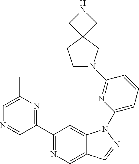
C1(C2=NC(C)=CN=C2)=NC=C2C(=C1)N(C1=CC=CC(N3CCC4(C3)CNC4)=N1)N=C2
